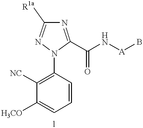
C1=CC(N2C(C(N[A]B)=O)=NC([R1a])=N2)=C([NC])C([H3CO])=C1
